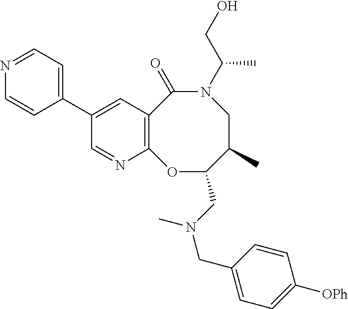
C12=C(C=C(C3=CC=NC=C3)C=N1)C(=O)N(C(CO)C)CC(C)C(CN(CC1=CC=C([OPh])C=C1)C)O2
